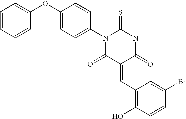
O=C1C(=CC2=C(O)C=CC(Br)=C2)C(=O)NC(=S)N1C1=CC=C(OC2=CC=CC=C2)C=C1
